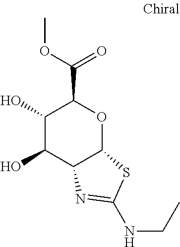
C1(O)C(O)C2C(OC1C(OC)=O)SC(NCC)=N2
